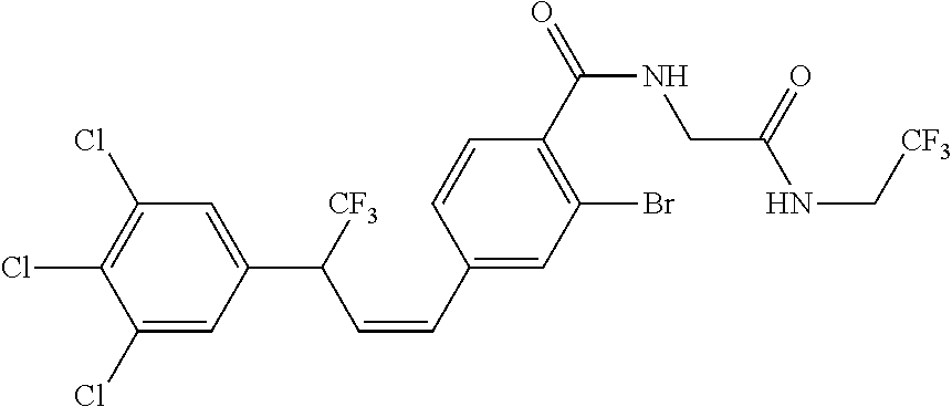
C1(Cl)=CC(C([CF3])C=CC2=CC(Br)=C(C(=O)NCC(=O)NC[CF3])C=C2)=CC(Cl)=C1Cl
